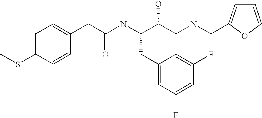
C1=C(SC)C=CC(CC(NC(C(CNCC2=CC=CO2)O)CC2=CC(F)=CC(F)=C2)=O)=C1
